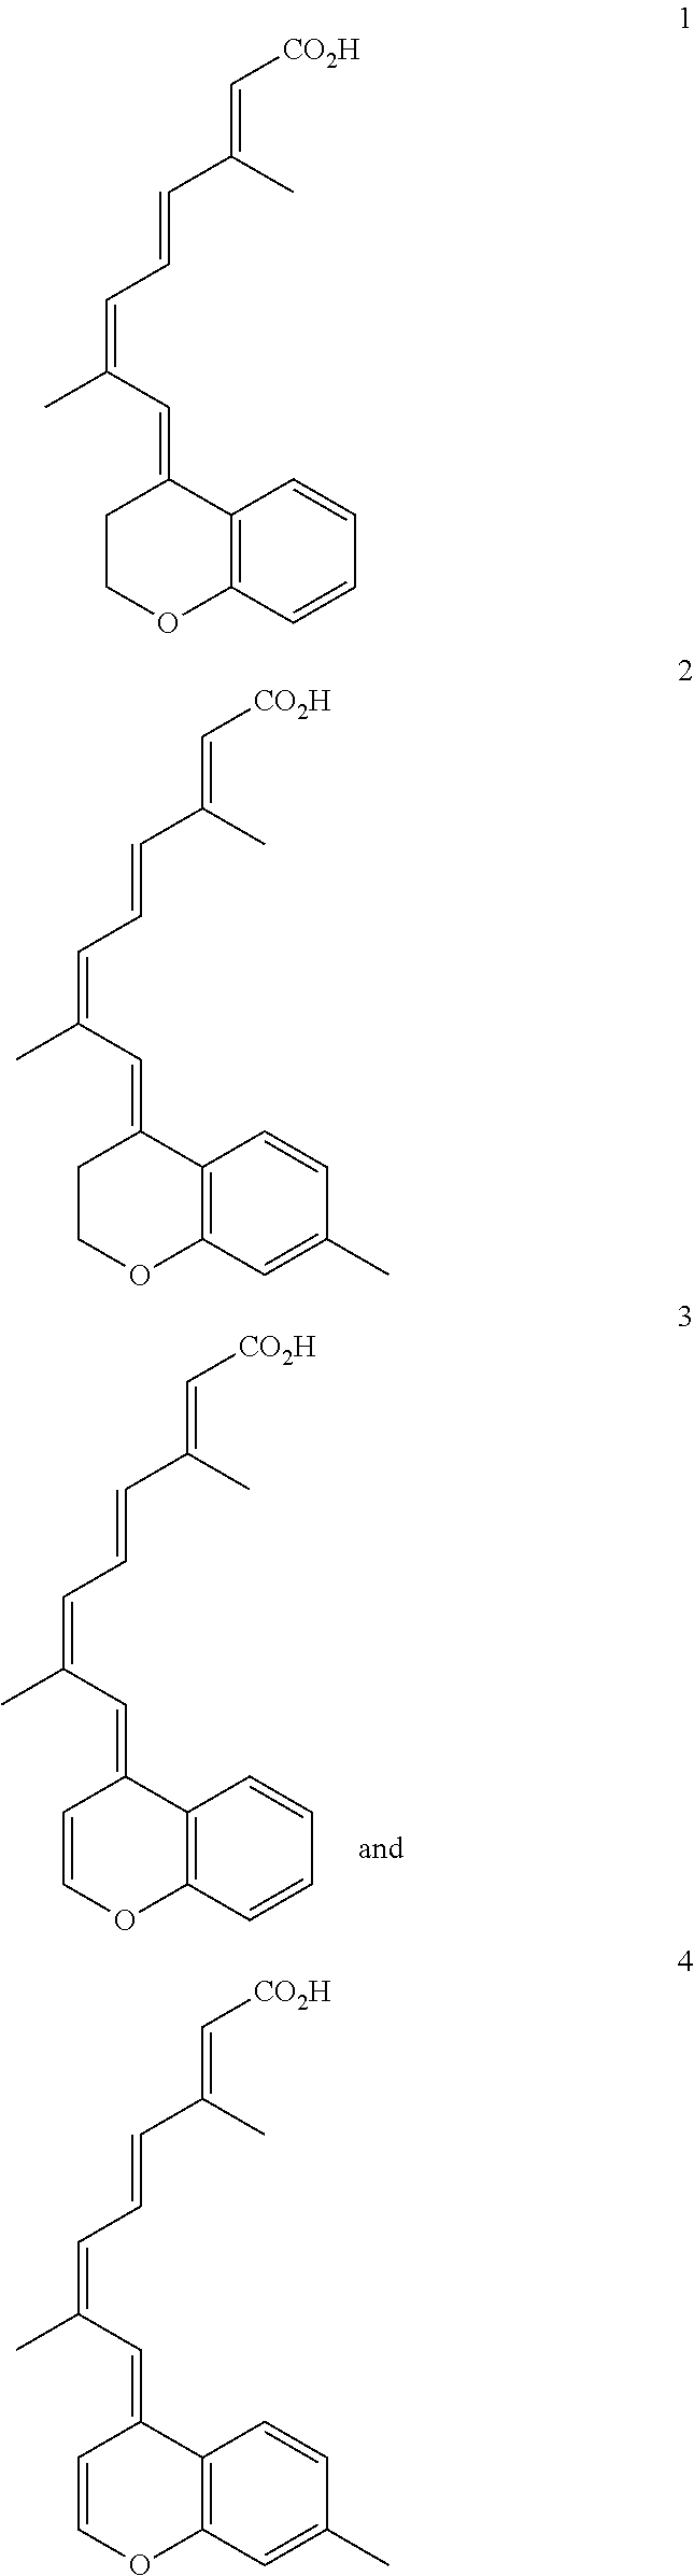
C12=C(C=CC=C1)OCCC2=CC(=CC=CC(=C[CO2H])C)C.C12=C(C=C(C)C=C1)OCCC2=CC(=CC=CC(=C[CO2H])C)C.C12=C(C=C(C)C=C1)OC=CC2=CC(=CC=CC(=C[CO2H])C)C.C12=C(C=CC=C1)OC=CC2=CC(=CC=CC(=C[CO2H])C)C
